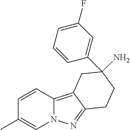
C1=CC2=C3C(=NN2C=C1C)CCC(N)(C1=CC(F)=CC=C1)C3
